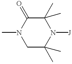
CN1CC(C)(C)N([J])C(C)(C)C1=O
